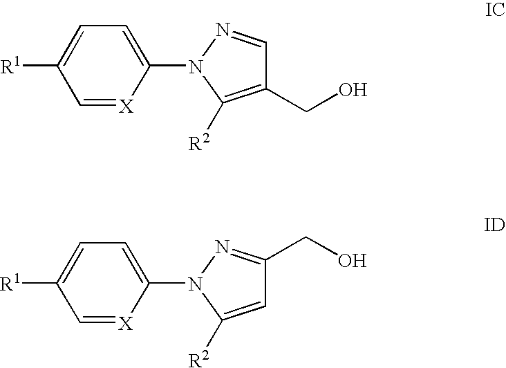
C1([R1])=CC=C(N2N=CC(CO)=C2[R2])[X]=C1.C1([R1])=CC=C(N2N=C(CO)C=C2[R2])[X]=C1
